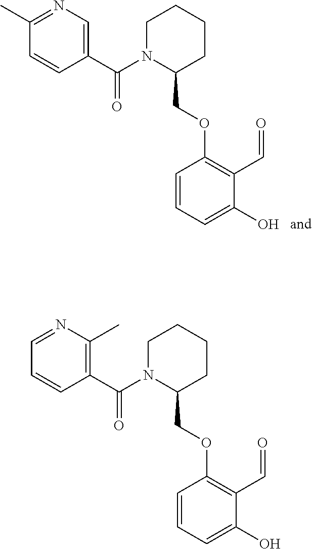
C(OC1=C(C=O)C(O)=CC=C1)C1CCCCN1C(=O)C1=CN=C(C)C=C1.C(OC1=C(C=O)C(O)=CC=C1)C1CCCCN1C(=O)C1=C(C)N=CC=C1
